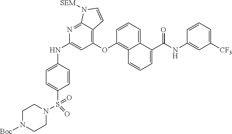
C1=CC=C([CF3])C=C1NC(C1=CC=CC2=C(OC3=C4C(=NC(NC5=CC=C(S(N6CCN([Boc])CC6)(=O)=O)C=C5)=C3)N([SEM])C=C4)C=CC=C12)=O
